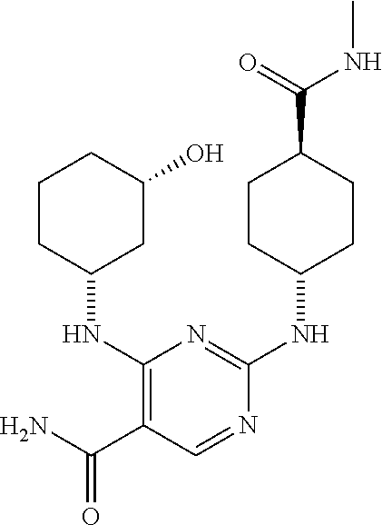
C1CC(NC2=NC(NC3CC(O)CCC3)=C(C(N)=O)C=N2)CCC1C(=O)NC
